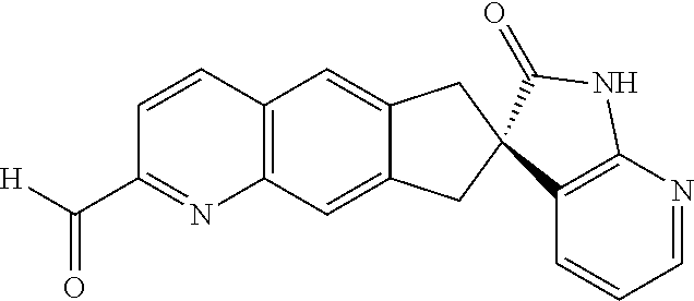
C12=C(C=C3C(=C1)CC1(C3)C3=C(N=CC=C3)NC1=O)N=C(C([H])=O)C=C2
